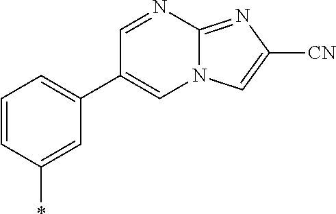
C1=CC(*)=CC(C2=CN3C(=NC([CN])=C3)N=C2)=C1
